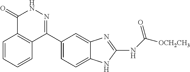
C1=CC=CC2=C1C(=O)NN=C2C1=CC=C2C(=C1)N=C(NC([OCH2CH3])=O)N2
